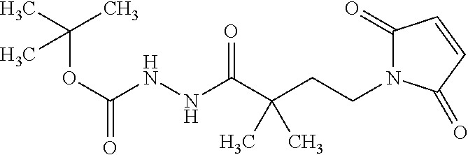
O=C(C(CCN1C(=O)C=CC1=O)(C)C)NNC(OC(C)(C)C)=O
